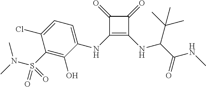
C1(=O)C(NC2=CC=C(Cl)C(S(N(C)C)(=O)=O)=C2O)=C(NC(C(=O)NC)C(C)(C)C)C1=O
